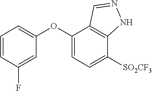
C1(OC2=CC=C([SO2CF3])C3=C2C=NN3)=CC=CC(F)=C1
